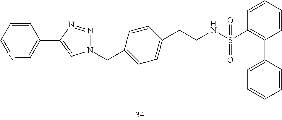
C(N1N=NC(C2=CN=CC=C2)=C1)C1=CC=C(CCNS(C2=C(C3=CC=CC=C3)C=CC=C2)(=O)=O)C=C1
